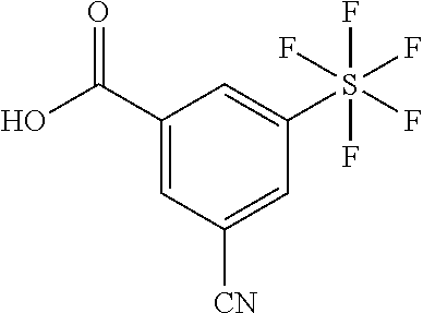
C1(C(O)=O)=CC([CN])=CC(S(F)(F)(F)(F)F)=C1
